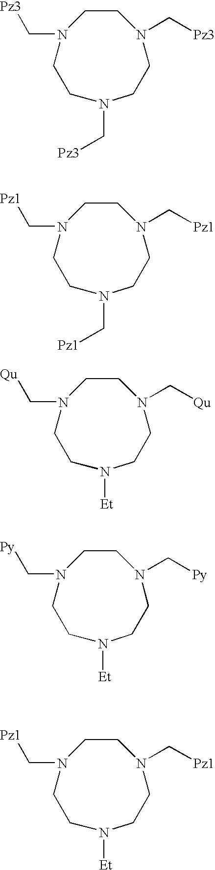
C1CN(C[Pz3])CCN(C[Pz3])CCN1C[Pz3].C1CN(C[Pz1])CCN(C[Pz1])CCN1C[Pz1].C1CN(C[Qu])CCN([Et])CCN1C[Qu].C1CN(C[Py])CCN([Et])CCN1C[Py].C1CN(C[Pz1])CCN([Et])CCN1C[Pz1]
